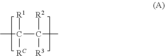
CC([R1])([RC])C([R2])([R3])C
